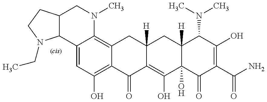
C12C3=CC(O)=C4C(=C3N(C)CC1CCN2CC)CC1([H])C(=C(O)C2(O)C([H])(C1)C(N(C)C)C(O)=C(C(N)=O)C2=O)C4=O
